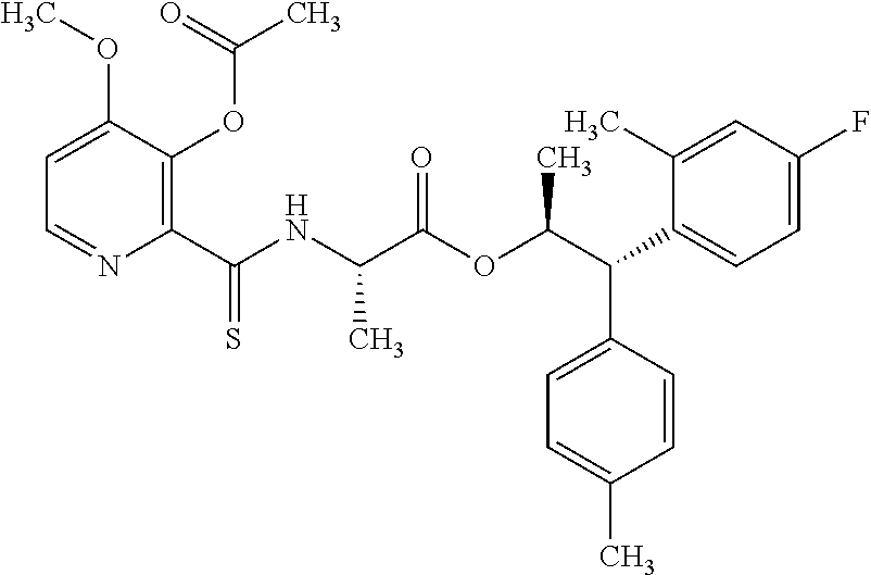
C1=C(OC)C(OC(=O)C)=C(C(NC(C(OC(C(C2=CC=C(F)C=C2C)C2=CC=C(C)C=C2)C)=O)C)=S)N=C1
